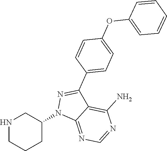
N1CCCC(N2C3=NC=NC(N)=C3C(C3=CC=C(OC4=CC=CC=C4)C=C3)=N2)C1
